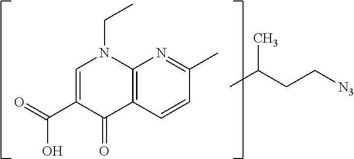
C12=C(C=CC(C)=N1)C(=O)C(C(=O)O)=CN2CC.CC(CC[N3])C
